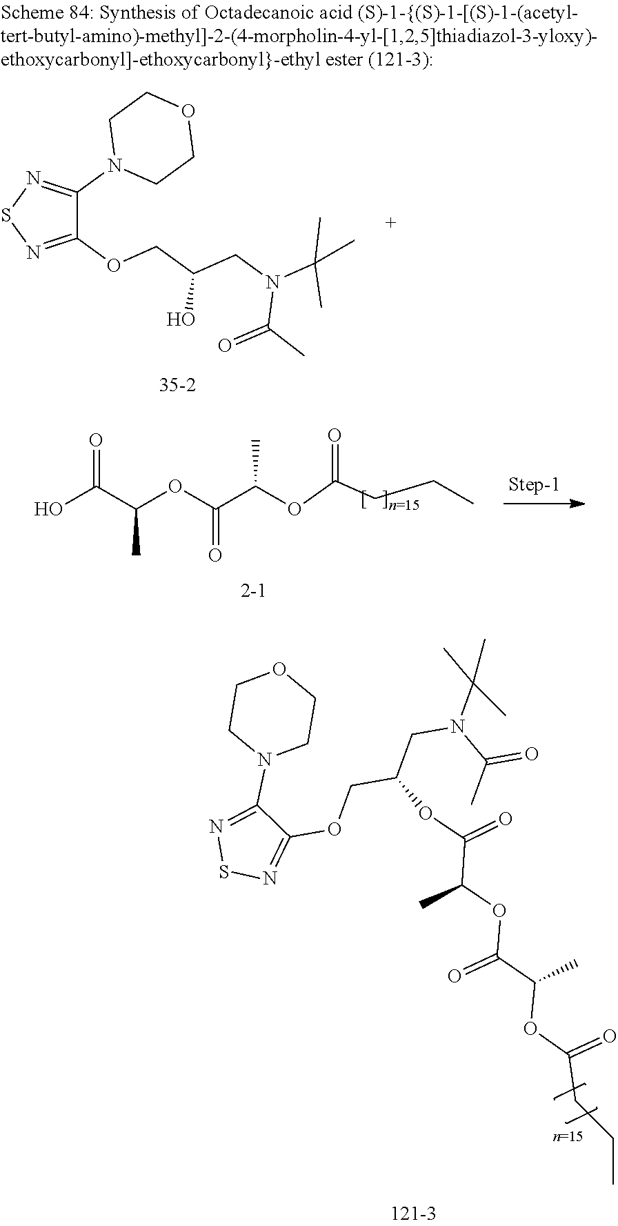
C1(OCC(CN(C(C)(C)C)C(C)=O)O)=NSN=C1N1CCOCC1.OC(C(OC(C(OC(CCC)=O)C)=O)C)=O.C1CN(C2=NSN=C2OCC(CN(C(C)(C)C)C(C)=O)OC(=O)C(C)OC(=O)C(OC(=O)CCC)C)CCO1
